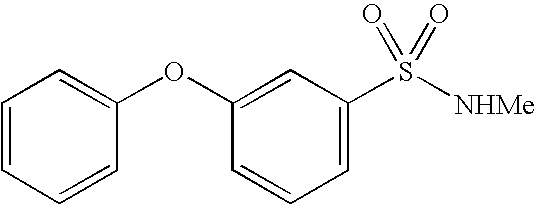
C1=C(S([NHMe])(=O)=O)C=C(OC2=CC=CC=C2)C=C1
